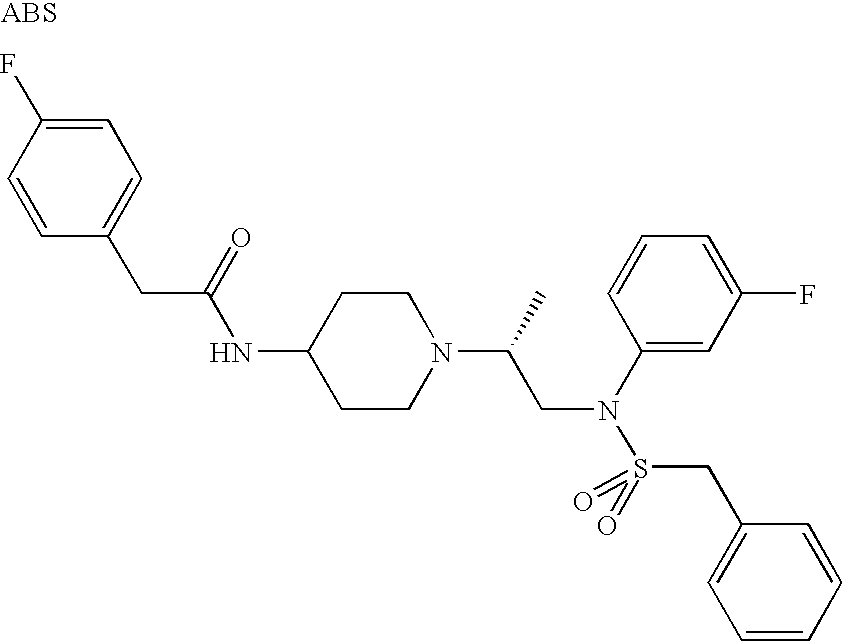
C1=C(F)C=CC(CC(NC2CCN(C(C)CN(S(=O)(CC3=CC=CC=C3)=O)C3=CC(F)=CC=C3)CC2)=O)=C1
